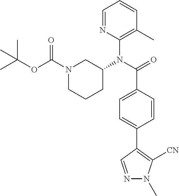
C1=NC(N(C(=O)C2=CC=C(C3=C([CN])N(C)N=C3)C=C2)C2CN(C(OC(C)(C)C)=O)CCC2)=C(C)C=C1
